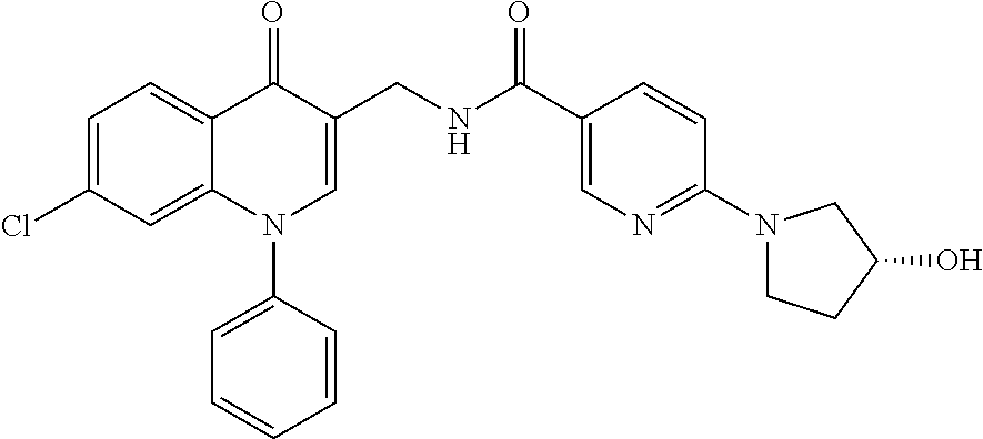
C1=C(Cl)C=C2C(=C1)C(=O)C(CNC(C1=CN=C(N3CCC(O)C3)C=C1)=O)=CN2C1=CC=CC=C1
